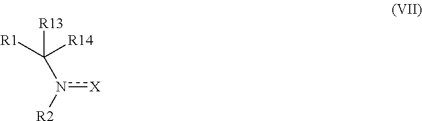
n([X])([R2])C([R14])([R1])[R13]
